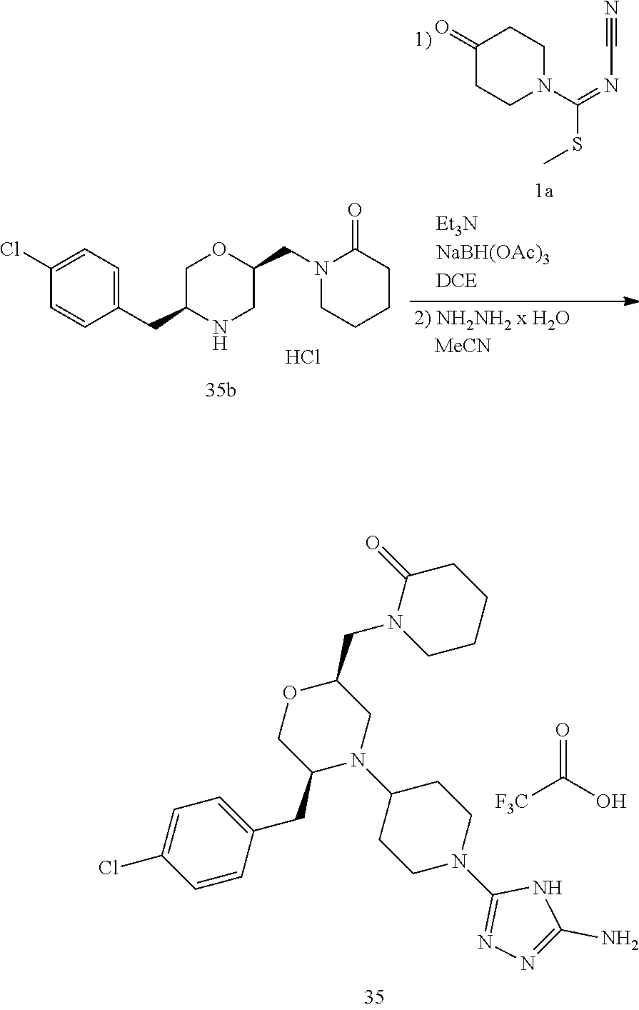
C1(=O)CCN(C(=NC#N)SC)CC1.C1C(CC2=CC=C(Cl)C=C2)NCC(CN2CCCCC2=O)O1.Cl.C1=CC(CC2N(C3CCN(C4=NN=C(N)N4)CC3)CC(CN3CCCCC3=O)OC2)=CC=C1Cl.[F3C]C(O)=O
